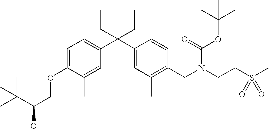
C1=C(C)C(OCC(C(C)(C)C)O)=CC=C1C(C1=CC(C)=C(CN(CCS(C)(=O)=O)C(=O)OC(C)(C)C)C=C1)(CC)CC
